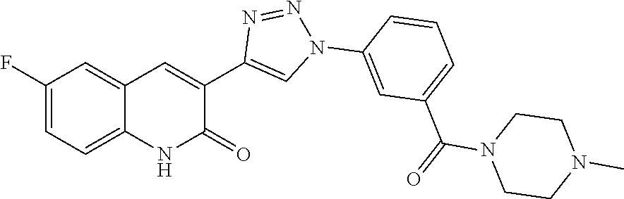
C12=CC=C(F)C=C1C=C(C1=CN(C3=CC(C(=O)N4CCN(C)CC4)=CC=C3)N=N1)C(=O)N2
